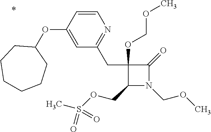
C1(CC2=NC=CC(OC3CCCCCC3)=C2)(OCOC)C(COS(C)(=O)=O)N(COC)C1=O
